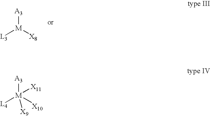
[A3][M]([X8])[L3].[A3][M]([X10])([L4])([X9])[X11]
